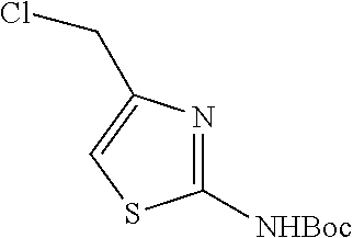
C1([NHBoc])=NC(CCl)=CS1
